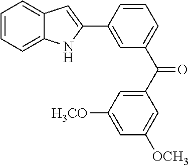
C1(C2=CC(C(=O)C3=CC([OCH3])=CC([OCH3])=C3)=CC=C2)=CC2=CC=CC=C2N1
